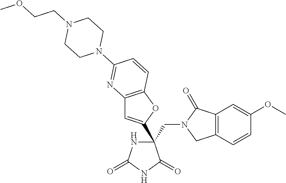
C12=C(OC(C3(CN4CC5=C(C4=O)C=C(OC)C=C5)NC(=O)NC3=O)=C1)C=CC(N1CCN(CCOC)CC1)=N2
